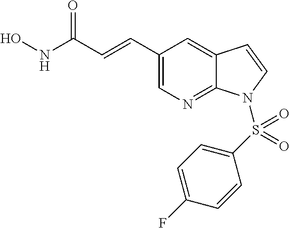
N(C(C=CC1=CN=C2C(=C1)C=CN2S(C1=CC=C(F)C=C1)(=O)=O)=O)O
